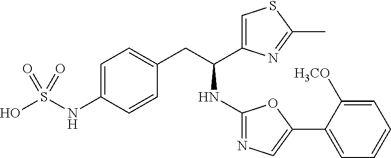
C1=C(NS(O)(=O)=O)C=CC(CC(NC2=NC=C(C3=CC=CC=C3[H3CO])O2)C2=CSC(C)=N2)=C1
